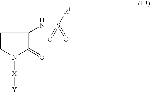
C1CN([X][Y])C(=O)C1NS([R1])(=O)=O
